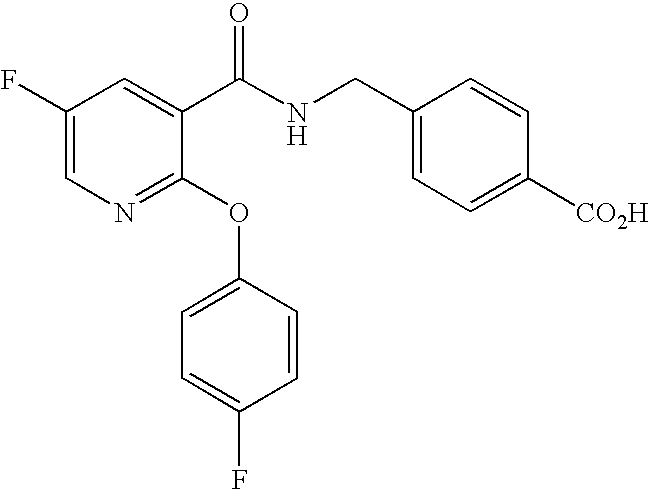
C1(F)=CN=C(OC2=CC=C(F)C=C2)C(C(NCC2=CC=C([CO2H])C=C2)=O)=C1
